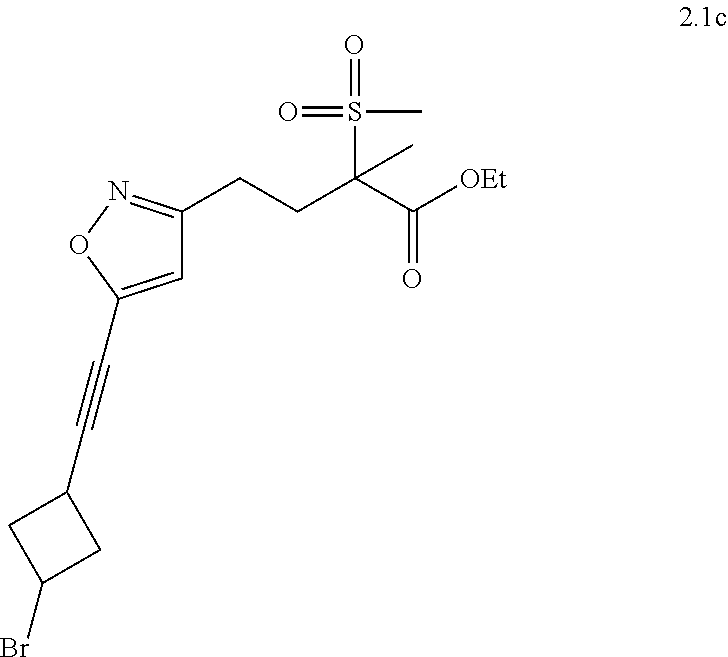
C1=C(C#CC2CC(Br)C2)ON=C1CCC(C([OEt])=O)(S(=O)(C)=O)C
